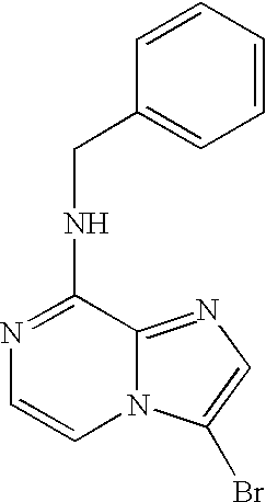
N1=C(NCC2=CC=CC=C2)C2=NC=C(Br)N2C=C1
